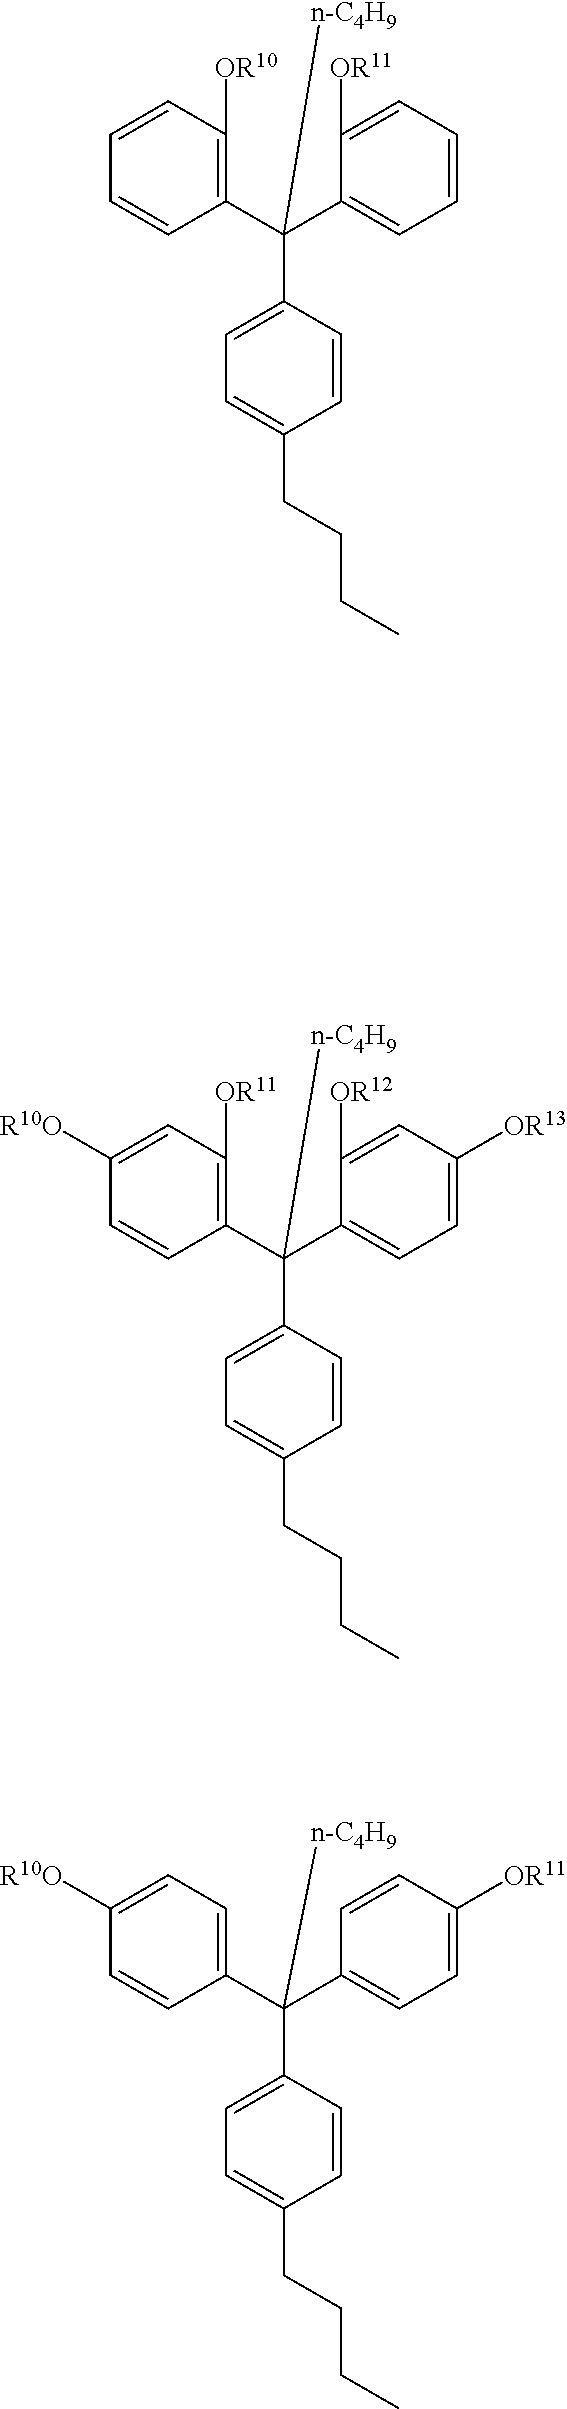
C1(C(C2=C([OR10])C=CC=C2)([n-C4H9])C2=CC=C(CCCC)C=C2)=CC=CC=C1[OR11].C1=C(C(C2=C([OR11])C=C([R10O])C=C2)([n-C4H9])C2=CC=C(CCCC)C=C2)C([OR12])=CC([OR13])=C1.C1(C(C2=CC=C([R10O])C=C2)([n-C4H9])C2=CC=C(CCCC)C=C2)=CC=C([OR11])C=C1
